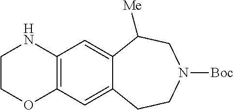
C12=C(C=C3C(=C1)CCN([Boc])CC3[Me])NCCO2
